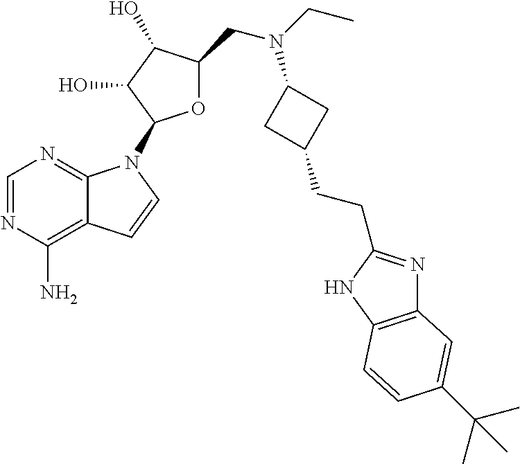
C1=NC(N)=C2C(=N1)N(C1OC(CN(CC)C3CC(CCC4=NC5=C(N4)C=CC(C(C)(C)C)=C5)C3)C(O)C1O)C=C2
